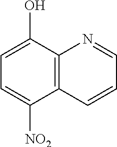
C1=C(O)C2=C(C([NO2])=C1)C=CC=N2
